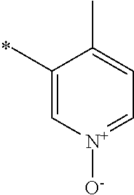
C1(C)=C[N+]([O-])=CC=C1C
